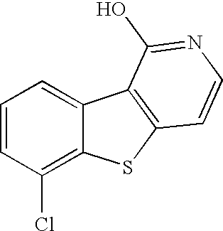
C1=CC(Cl)=C2C(=C1)C1=C(S2)C=CN=C1O
